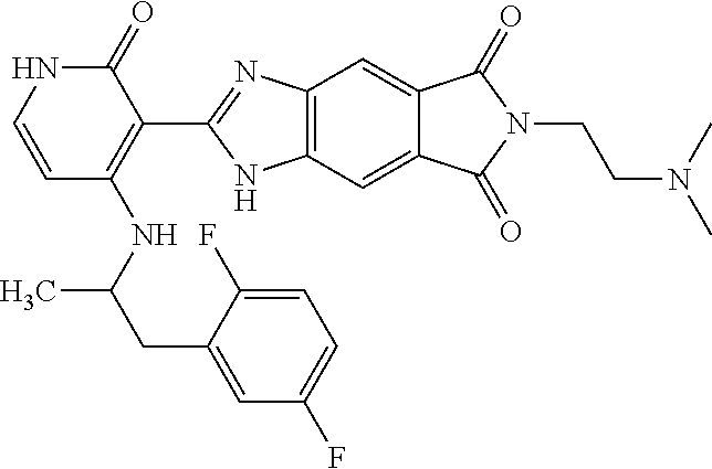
C1(=O)NC=CC(NC(CC2=CC(F)=CC=C2F)C)=C1C1=NC2=C(N1)C=C1C(=C2)C(=O)N(CCN(C)C)C1=O
